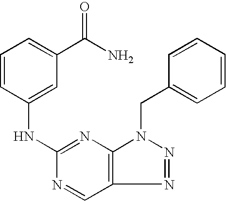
C12=C(N=C(NC3=CC(C(N)=O)=CC=C3)N=C1)N(CC1=CC=CC=C1)N=N2
